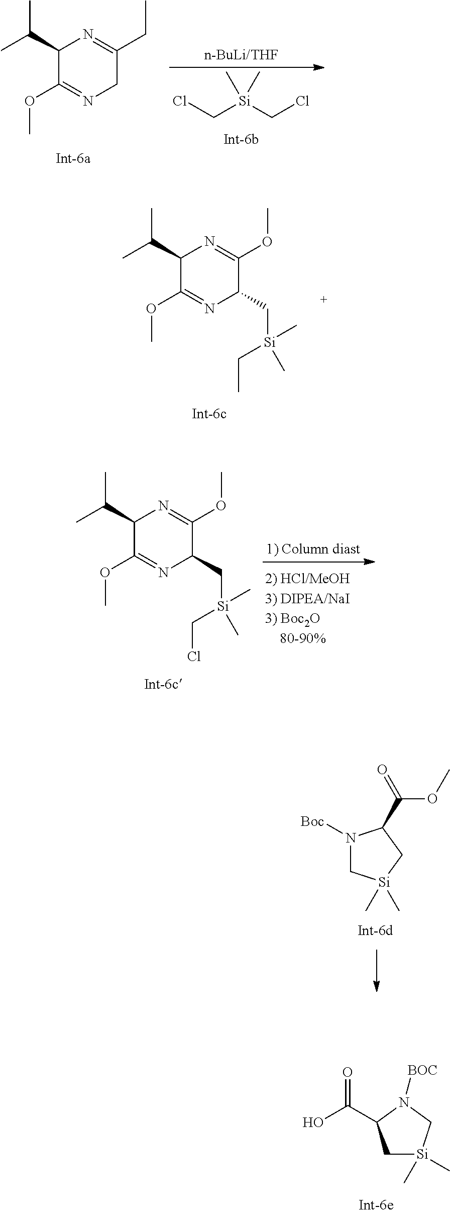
C1(C(C)C)C(OC)=NCC(CC)=N1.ClC[Si](CCl)(C)C.C1(C(C)C)C(OC)=NC(C[Si](CC)(C)C)C(OC)=N1.C1(C(C)C)C(OC)=NC(C[Si](CCl)(C)C)C(OC)=N1.N1([Boc])C[Si](C)(C)CC1C(OC)=O.C1[Si](C)(C)CN([BOC])C1C(O)=O
